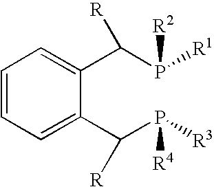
C1=CC=C(C(P([R3])[R4])[R])C(C(P([R1])[R2])[R])=C1
